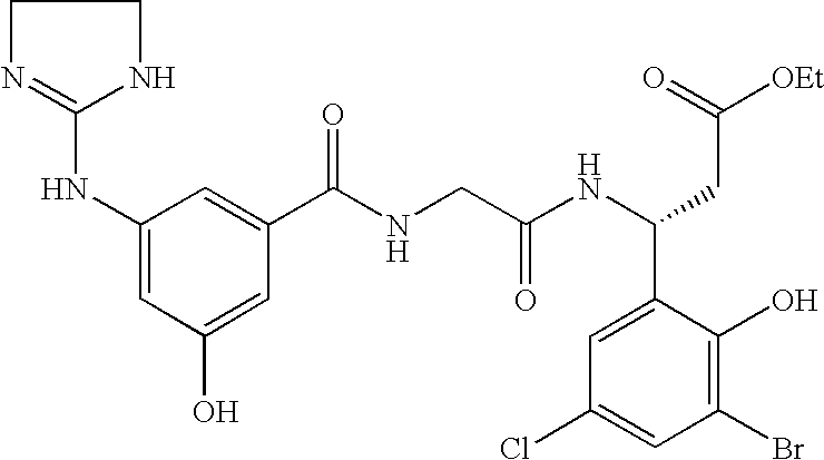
C1(NC2=NCCN2)=CC(O)=CC(C(=O)NCC(NC(C2=CC(Cl)=CC(Br)=C2O)CC([OEt])=O)=O)=C1
